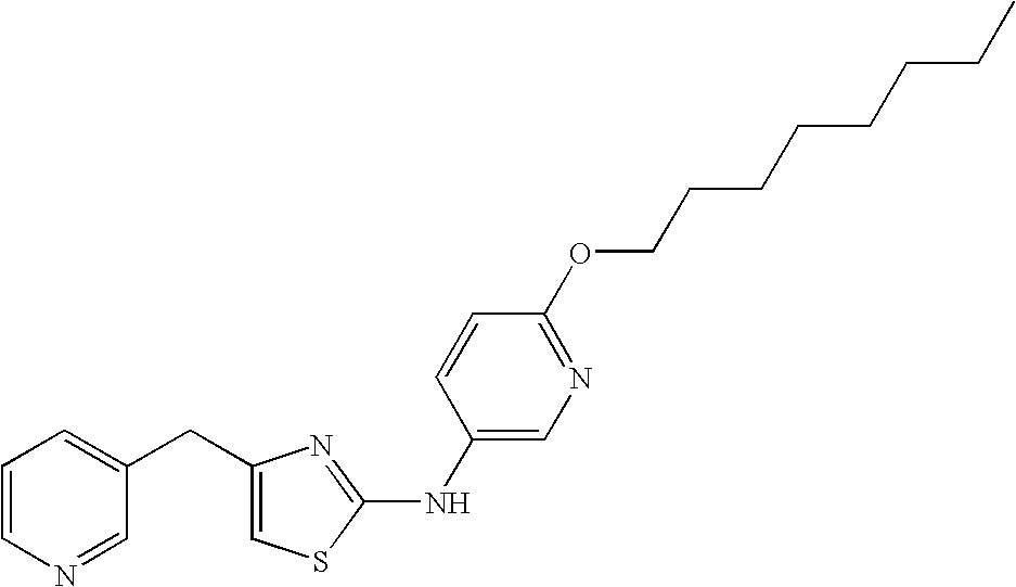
C1=C(CC2=CC=CN=C2)N=C(NC2=CN=C(OCCCCCCCC)C=C2)S1
